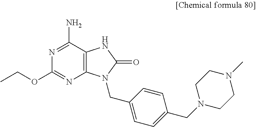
C12=C(C(N)=NC(OCC)=N1)NC(=O)N2CC1=CC=C(CN2CCN(C)CC2)C=C1
